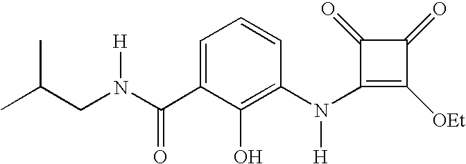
C1(N(C2=C(O)C(C(N(CC(C)C)[H])=O)=CC=C2)[H])=C([OEt])C(=O)C1=O
